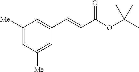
C1([Me])=CC([Me])=CC(C=CC(OC(C)(C)C)=O)=C1
